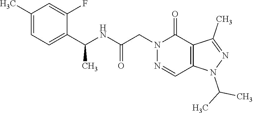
C1(C)=CC=C(C(NC(CN2N=CC3=C(C2=O)C(C)=NN3C(C)C)=O)C)C(F)=C1
